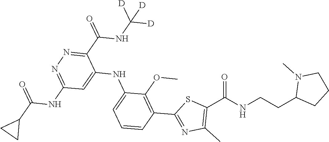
C1=CC=C(NC2=CC(NC(C3CC3)=O)=NN=C2C(NC([D])([D])[D])=O)C(OC)=C1C1=NC(C)=C(C(NCCC2CCCN2C)=O)S1
